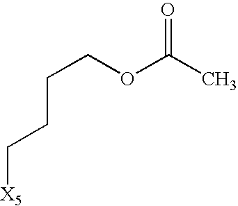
O=C(C)OCCCC[X5]
